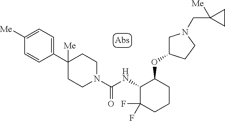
C1(C2([Me])CCN(C(NC3C(F)(F)CCCC3OC3CN(CC4([Me])CC4)CC3)=O)CC2)=CC=C([Me])C=C1
